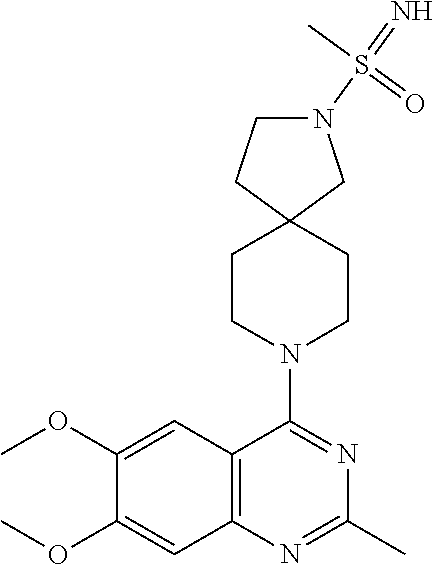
C12=C(N=C(C)N=C1N1CCC3(CC1)CN(S(=N)(C)=O)CC3)C=C(OC)C(OC)=C2
